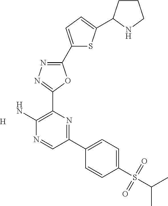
[H].C1(C2=CC=C(C3CCCN3)S2)=NN=C(C2=C(N)N=CC(C3=CC=C(S(C(C)C)(=O)=O)C=C3)=N2)O1
